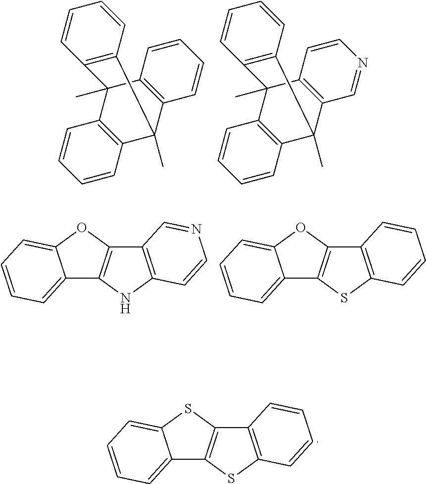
C1=CC2=C(C=C1)C1(C)C3=C(C2(C)C2=C1C=CC=C2)C=CC=C3.C1=CC2=C(C=C1)C1(C)C3=C(C2(C)C2=C1C=CC=C2)C=NC=C3.C12=CC=CC=C1OC1=C2NC2=C1C=NC=C2.C12=CC=CC=C1OC1=C2SC2=C1C=CC=C2.C12=CC=CC=C1SC1=C2SC2=C1C=CC=C2
